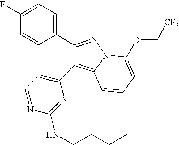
C1(C2=NN3C(=C2C2=CC=NC(NCCCC)=N2)C=CC=C3OC[CF3])=CC=C(F)C=C1
